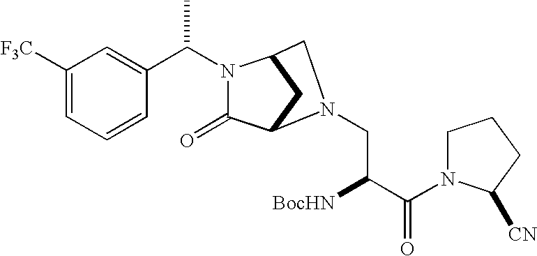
C1([F3C])=CC=CC(C(N2C(=O)C3CC2CN3CC([BocHN])C(=O)N2CCCC2[CN])C)=C1
